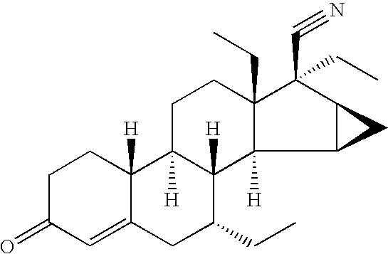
C1C2([H])C([H])(C3([H])C(CC)(C1)C(C#N)(CC)C1C3C1)C(CC)CC1=CC(=O)CCC21[H]
